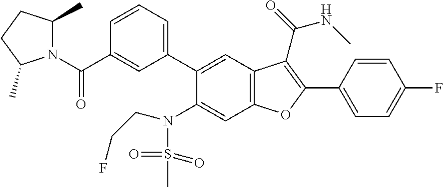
C1=CC(C2=C(C(=O)NC)C3=C(C=C(N(S(=O)(=O)C)CCF)C(C4=CC=CC(C(N5C(C)CCC5C)=O)=C4)=C3)O2)=CC=C1F
